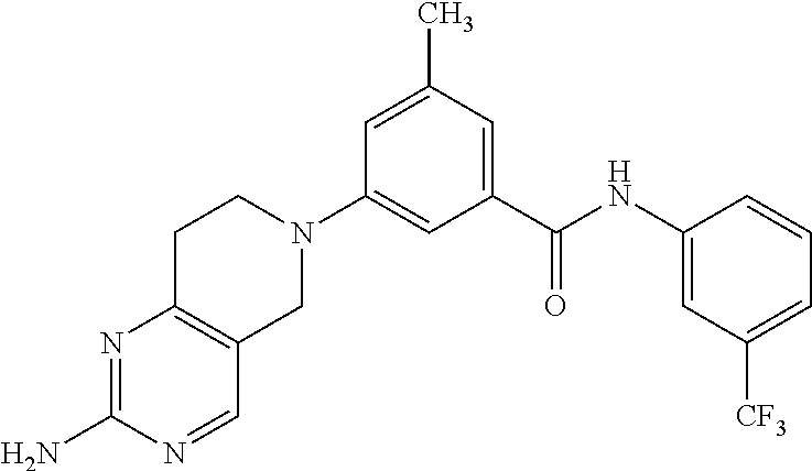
N1=C(N)N=CC2=C1CCN(C1=CC(C(NC3=CC([CF3])=CC=C3)=O)=CC(C)=C1)C2
